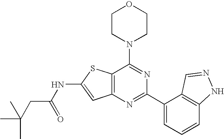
C1CN(C2=NC(C3=CC=CC4=C3C=NN4)=NC3=C2SC(NC(CC(C)(C)C)=O)=C3)CCO1
